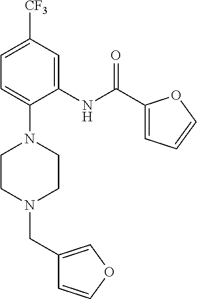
C1=C([CF3])C=C(NC(C2=CC=CO2)=O)C(N2CCN(CC3=COC=C3)CC2)=C1
